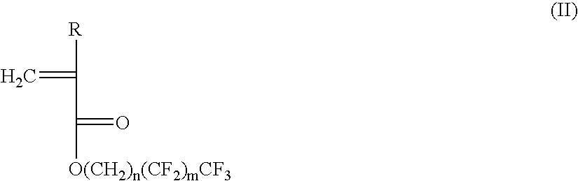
[R]C(=C)C(=O)[O(CH2)n(CF2)mCF3]
